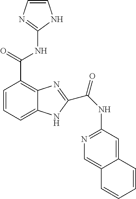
C1=CC=C2C(=C1C(NC1=NC=CN1)=O)N=C(C(NC1=NC=C3C(=C1)C=CC=C3)=O)N2
